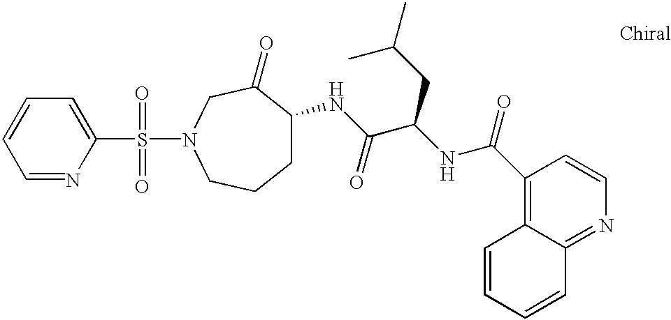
C1=NC(S(=O)(=O)N2CC(=O)C(NC(C(NC(C3=C4C(=NC=C3)C=CC=C4)=O)CC(C)C)=O)CCC2)=CC=C1
